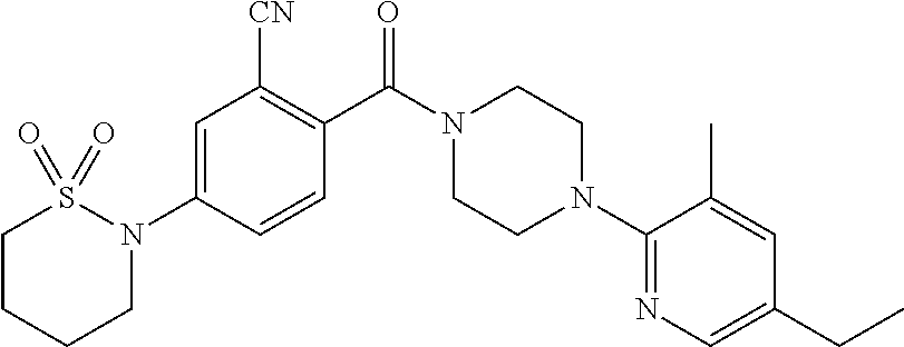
C1=C(N2S(=O)(=O)CCCC2)C=CC(C(N2CCN(C3=NC=C(CC)C=C3C)CC2)=O)=C1[CN]
